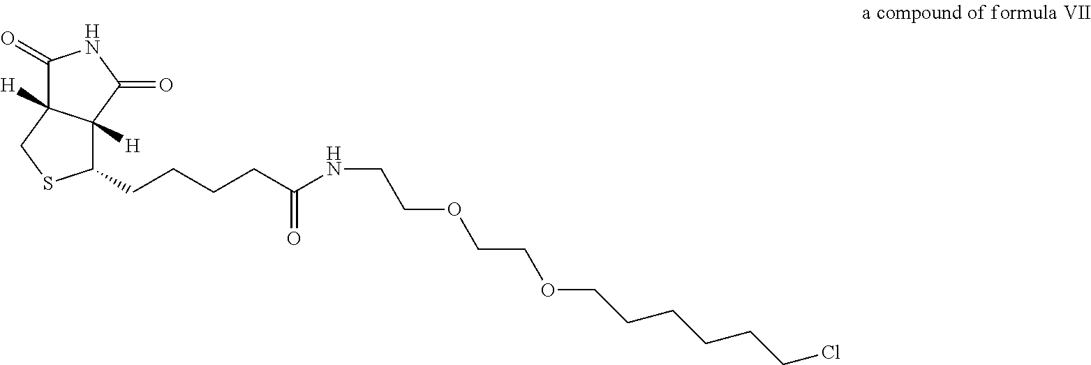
C(OCCOCCCCCCCl)CNC(=O)CCCCC1C2([H])C([H])(C(=O)NC2=O)CS1
